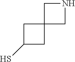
C1(S)CC2(C1)CNC2
